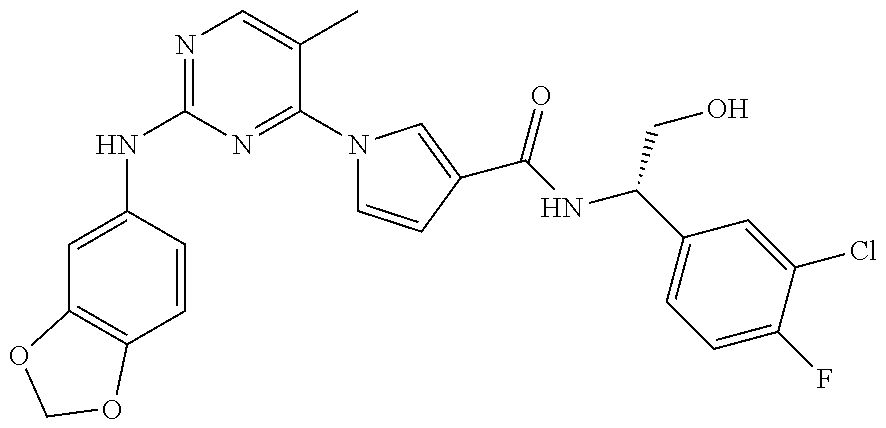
C1=C(NC2=NC=C(C)C(N3C=CC(C(NC(C4=CC=C(F)C(Cl)=C4)CO)=O)=C3)=N2)C=CC2=C1OCO2
